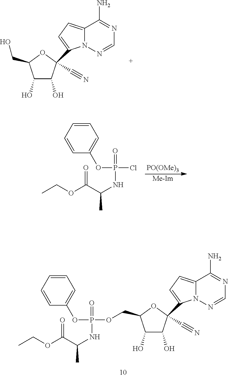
C1(O)C(O)C(C#N)(C2=CC=C3N2N=CN=C3N)OC1CO.[Me-Im].[PO(OMe)3].ClP(OC1=CC=CC=C1)(=O)NC(C(OCC)=O)C.O(P(OC1=CC=CC=C1)(=O)NC(C(OCC)=O)C)CC1C(O)C(O)C(C#N)(C2=CC=C3N2N=CN=C3N)O1
